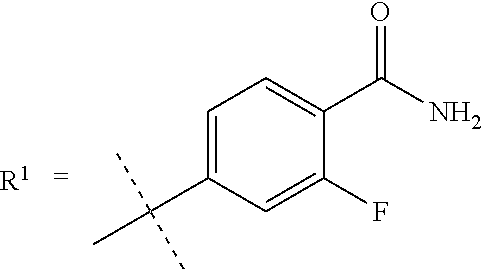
C1=C(C(C)(C)C)C=C(F)C(C(N)=O)=C1.[R1]
